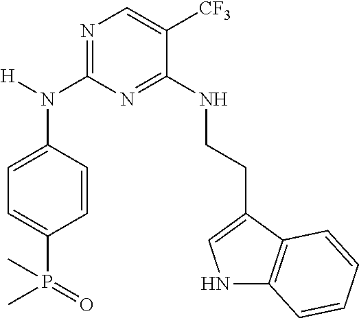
N1=C(N(C2=CC=C(P(=O)(C)C)C=C2)[H])N=C(NCCC2=CNC3=C2C=CC=C3)C([CF3])=C1
